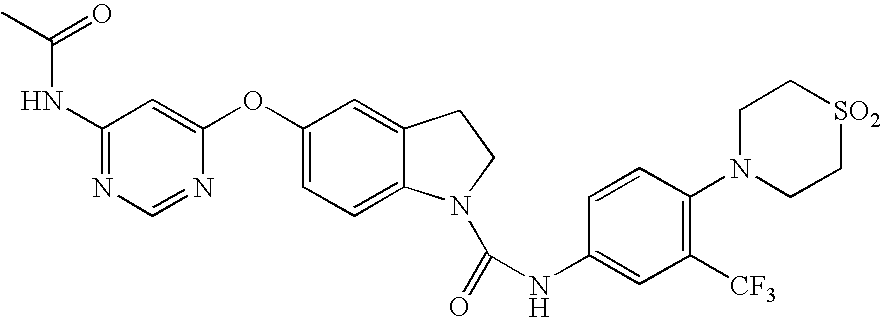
C1(NC(=O)C)=NC=NC(OC2=CC=C3C(=C2)CCN3C(=O)NC2=CC([CF3])=C(N3CC[SO2]CC3)C=C2)=C1
